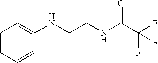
C1=CC=CC(NCCNC(C(F)(F)F)=O)=C1
